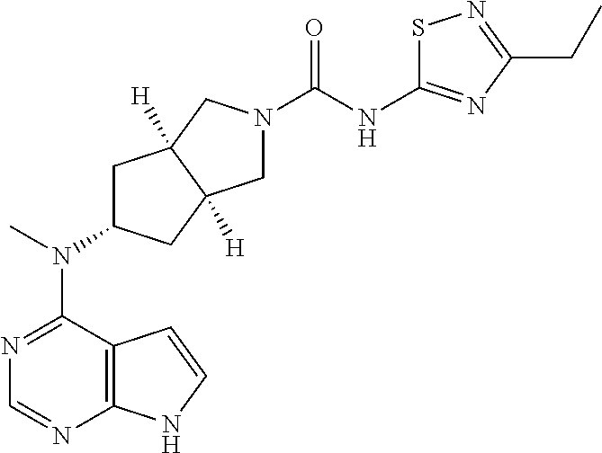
N1=C(N(C2CC3([H])C([H])(C2)CN(C(NC2=NC(CC)=NS2)=O)C3)C)C2=C(N=C1)NC=C2
